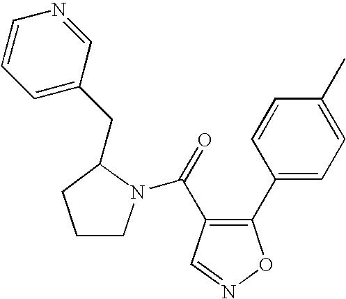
C1(C2=CC=C(C)C=C2)=C(C(=O)N2CCCC2CC2=CC=CN=C2)C=NO1
